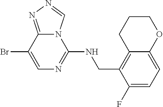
N12C(=NN=C1)C(Br)=CN=C2NCC1=C2C(=CC=C1F)OCCC2
